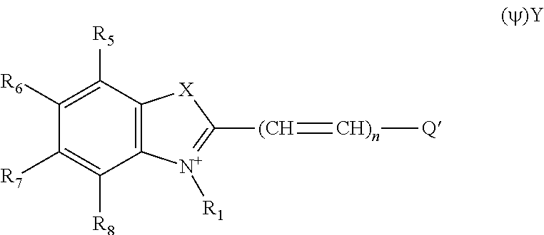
C12=C([N+]([R1])=C([(CH]=[CH)n][Q])[X]1)C([R8])=C([R7])C([R6])=C2[R5]
